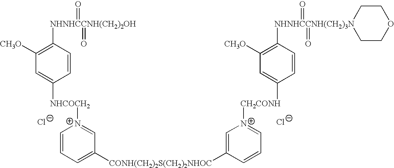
[Cl-].[NHNHCCNH(CH2)2OH](C1=C([CH3O])C=C([NHCOCH2][N+]2=CC([CONH(CH2)2S(CH2)2NHOC]C3=C[N+]([CH2CONH]C4=CC([CH3O])=C([NHNHCCNH(CH2)3N]5(=O)(=O)CCOCC5)C=C4)=CC=C3)=CC=C2)C=C1)(=O)=O.[Cl-]
